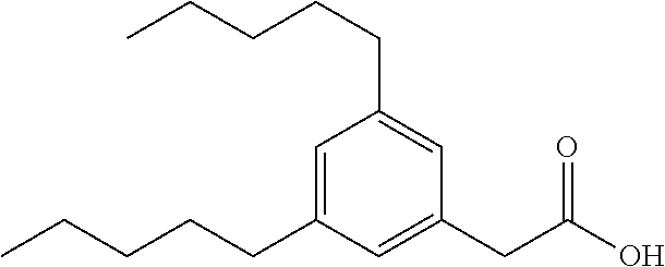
C1(CC(O)=O)=CC(CCCCC)=CC(CCCCC)=C1
